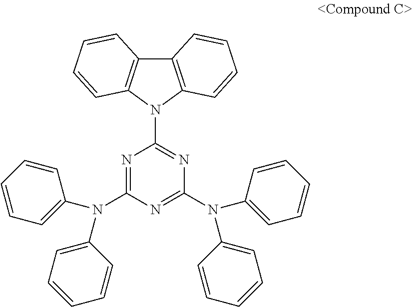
N1=C(N(C2=CC=CC=C2)C2=CC=CC=C2)N=C(N(C2=CC=CC=C2)C2=CC=CC=C2)N=C1N1C2=C(C3=C1C=CC=C3)C=CC=C2
